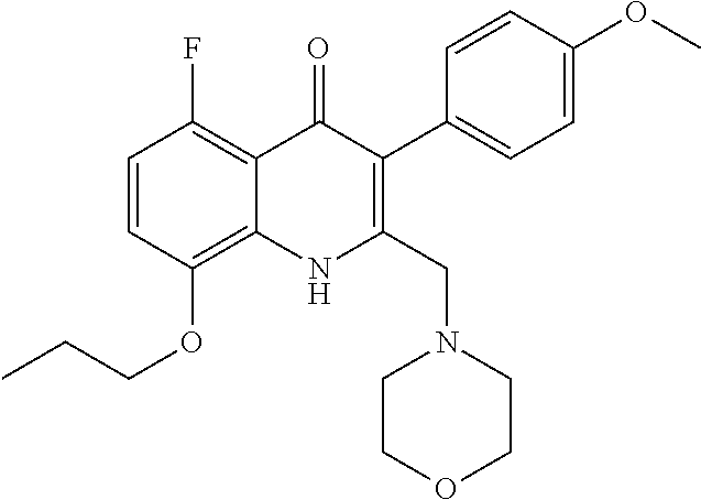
C1=CC(OCCC)=C2C(=C1F)C(=O)C(C1=CC=C(OC)C=C1)=C(CN1CCOCC1)N2
